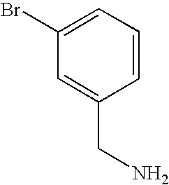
C1=CC=C(Br)C=C1CN
